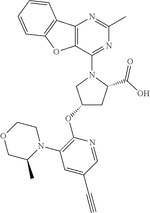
C12=C(C(N3CC(OC4=C(N5CCOCC5C)C=C(C#C)C=N4)CC3C(O)=O)=NC(C)=N1)OC1=C2C=CC=C1
